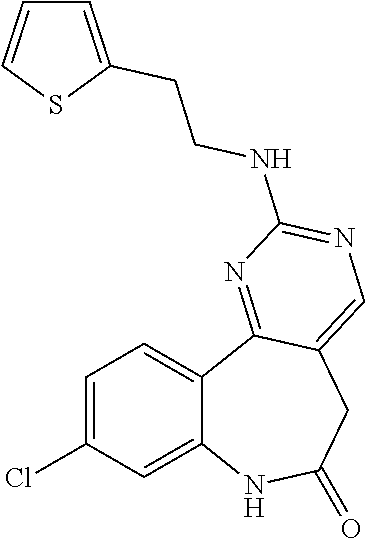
C12=CC(Cl)=CC=C1C1=NC(NCCC3=CC=CS3)=NC=C1CC(=O)N2
